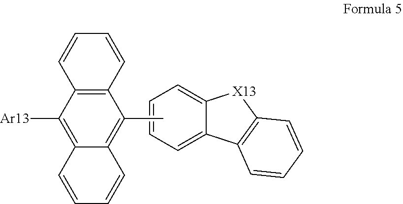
[X13]1C2=CC=CC=C2C2=C1C=CC=C2.C12=C(C([Ar13])=C3C(=C1C)C=CC=C3)C=CC=C2
